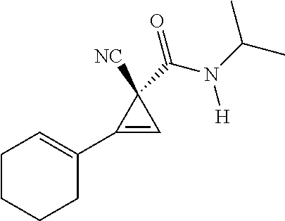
C1CCC(C2=CC2([NC])C(=O)N(C(C)C)[H])=CC1
